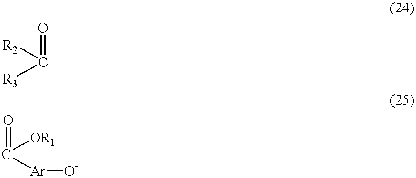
O=C([R2])[R3].O=C([OR1])[Ar][O-]
